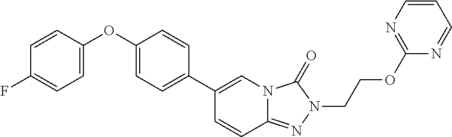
C1(OC2=CC=C(F)C=C2)=CC=C(C2=CN3C(=NN(CCOC4=NC=CC=N4)C3=O)C=C2)C=C1
